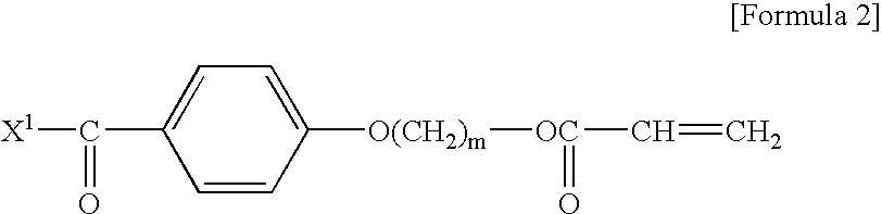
C1=C(C(=O)[X1])C=CC([O(CH2)m][OC](=O)C=C)=C1
